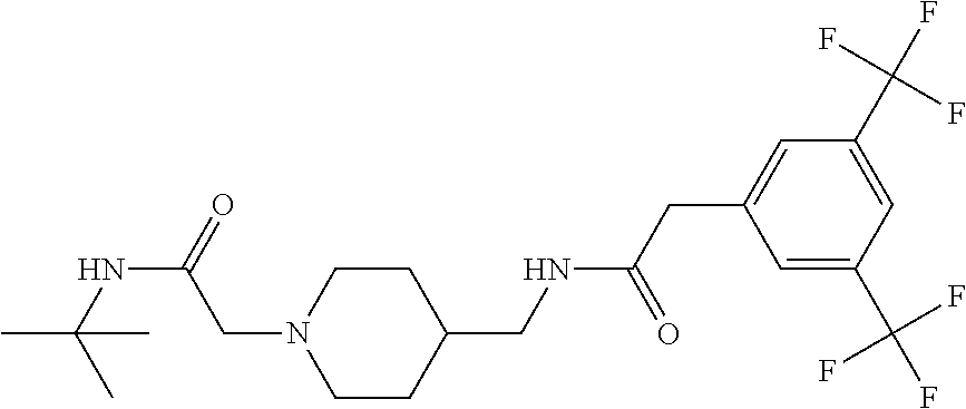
CC(NC(=O)CN1CCC(CNC(CC2=CC(C(F)(F)F)=CC(C(F)(F)F)=C2)=O)CC1)(C)C
